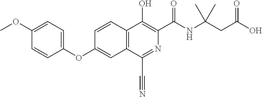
C1=CC2=C(C=C1OC1=CC=C(OC)C=C1)C(C#N)=NC(C(NC(CC(O)=O)(C)C)=O)=C2O
